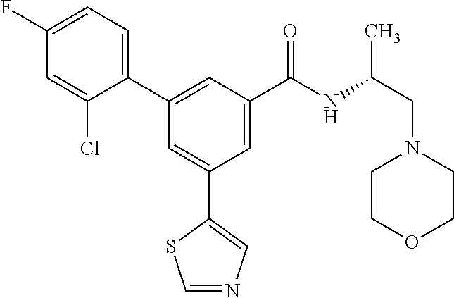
C1=NC=C(C2=CC(C3=CC=C(F)C=C3Cl)=CC(C(NC(CN3CCOCC3)C)=O)=C2)S1
